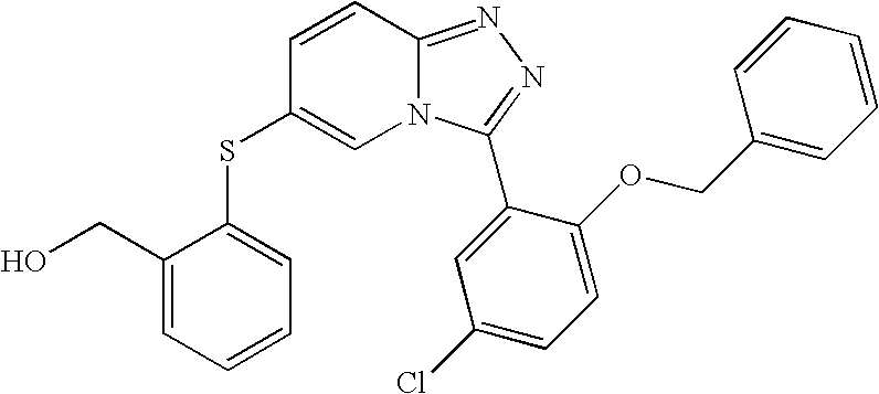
N12C(=NN=C1C1=CC(Cl)=CC=C1OCC1=CC=CC=C1)C=CC(SC1=CC=CC=C1CO)=C2
